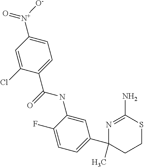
N1=C(N)SCCC1(C1=CC=C(F)C(NC(=O)C2=CC=C([N+]([O-])=O)C=C2Cl)=C1)C
